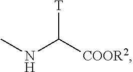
CNC([COOR2])[T]
